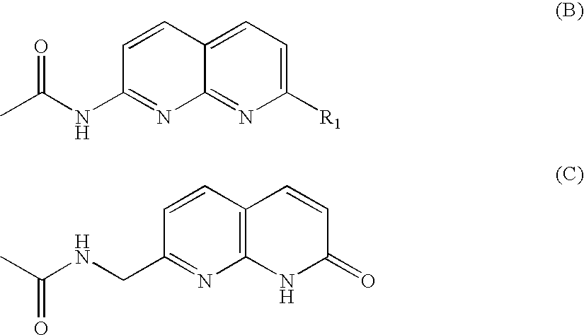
C12=NC([R1])=CC=C1C=CC(NC(C)=O)=N2.C12=C(C=CC(=O)N1)C=CC(CNC(C)=O)=N2
